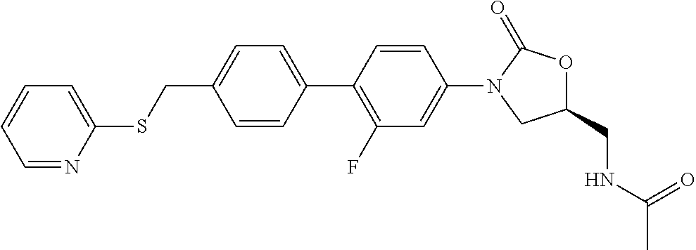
C1(C2=CC=C(CSC3=CC=CC=N3)C=C2)=C(F)C=C(N2CC(CNC(C)=O)OC2=O)C=C1
